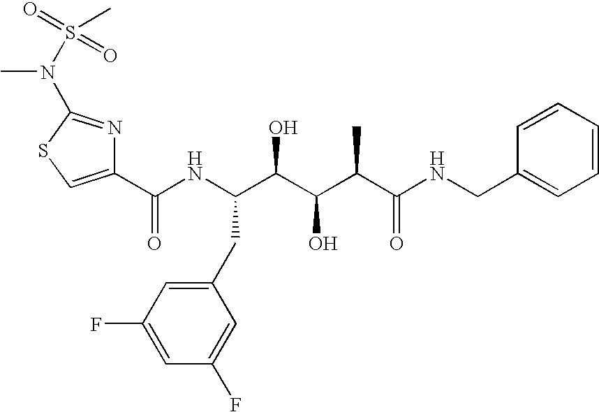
C1(C(NC(C(C(C(C(NCC2=CC=CC=C2)=O)C)O)O)CC2=CC(F)=CC(F)=C2)=O)=CSC(N(C)S(=O)(=O)C)=N1
